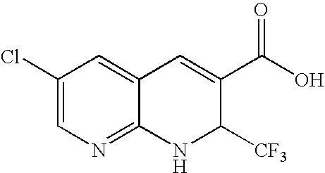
C12=NC=C(Cl)C=C1C=C(C(O)=O)C([CF3])N2
